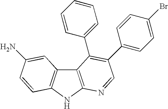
C12=C(NC3=C1C=C(N)C=C3)N=CC(C1=CC=C(Br)C=C1)=C2C1=CC=CC=C1
